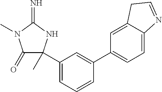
C1(=O)N(C)C(=N)NC1(C1=CC=CC(C2=CC=C3C(=C2)CC=N3)=C1)C
